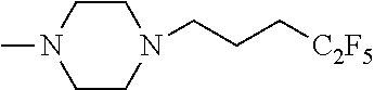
C1CN(C)CCN1CCC[C2F5]
